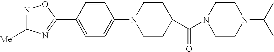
N1=C([Me])N=C(C2=CC=C(N3CCC(C(N4CCN(C(C)C)CC4)=O)CC3)C=C2)O1
